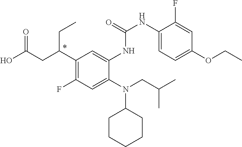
N(C1CCCCC1)(CC(C)C)C1=CC(F)=C(C(CC(O)=O)CC)C=C1NC(=O)NC1=CC=C(OCC)C=C1F
